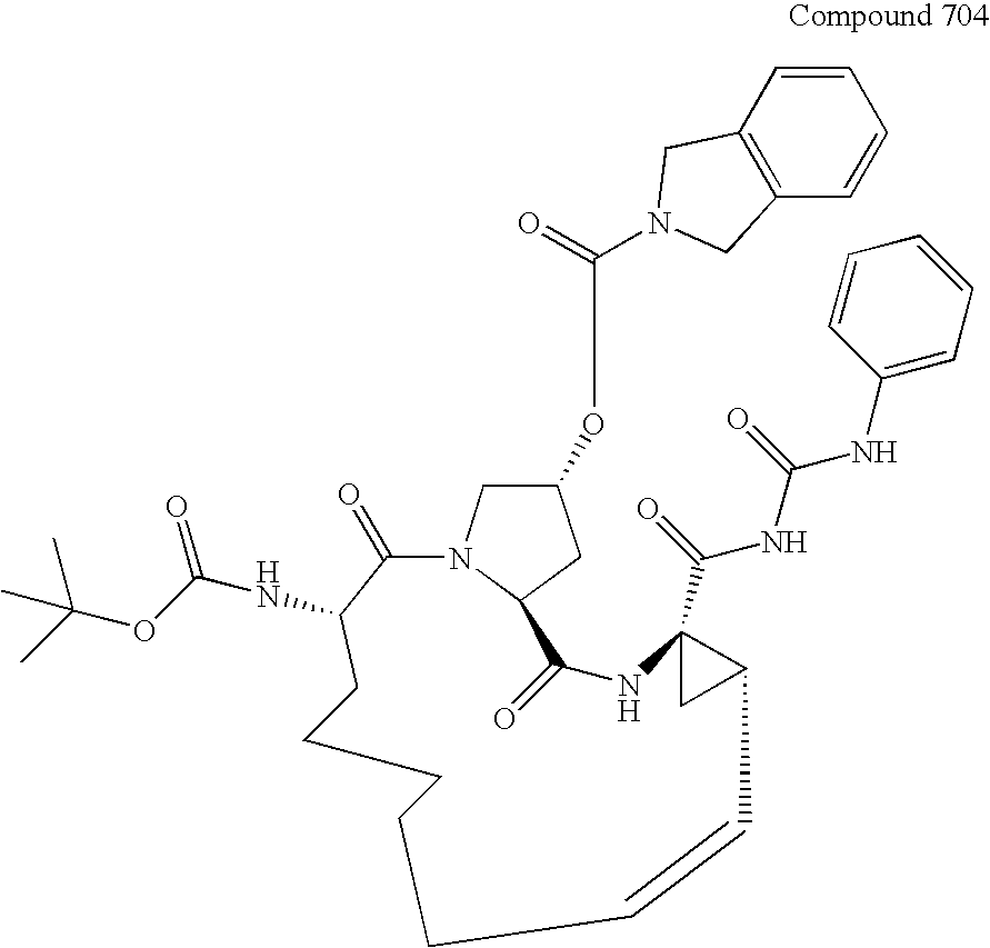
C12=C(C=CC=C1)CN(C(=O)OC1CN3C(C1)C(=O)NC1(C(=O)NC(=O)NC4=CC=CC=C4)CC1C=CCCCCCC(NC(=O)OC(C)(C)C)C3=O)C2
